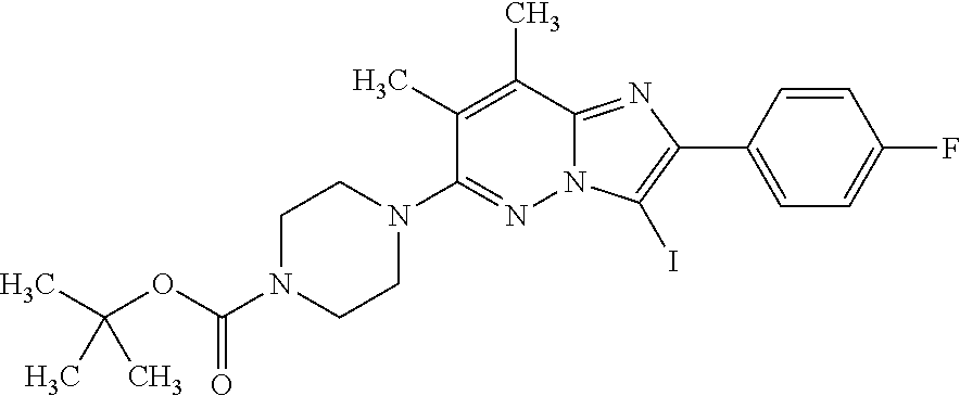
C1(N2CCN(C(OC(C)(C)C)=O)CC2)=NN2C(=NC(C3=CC=C(F)C=C3)=C2I)C(C)=C1C
